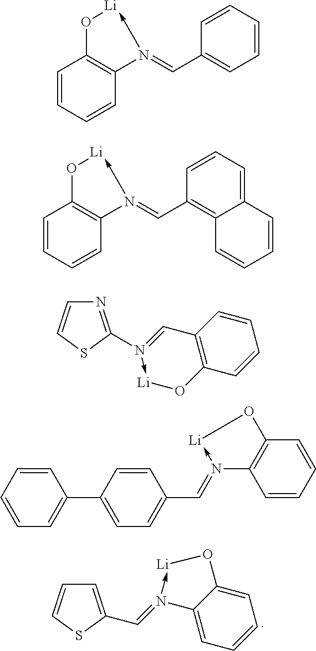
C1=CC=CC=C1C=N1->[Li]OC2=C1C=CC=C2.C1=CC=C2C(=C1C=N1->[Li]OC3=C1C=CC=C3)C=CC=C2.N1=C(N2->[Li]OC3=C(C=2)C=CC=C3)SC=C1.C1=CC=CC(C2=CC=C(C=N3->[Li]OC4=C3C=CC=C4)C=C2)=C1.C1=C(C=N2->[Li]OC3=CC=CC=C32)SC=C1
